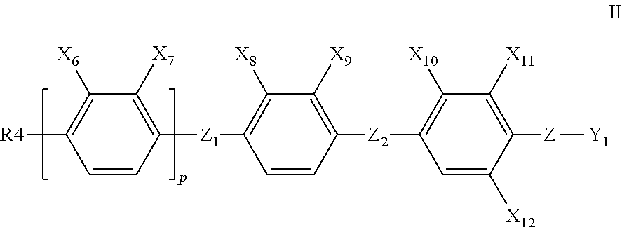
C1([X7])=C([Z1]C2=C([X8])C([X9])=C([Z2]C3=C([X10])C([X11])=C([Z][Y1])C([X12])=C3)C=C2)C=CC([R4])=C1[X6]
